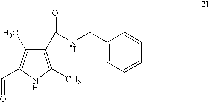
C1(C(NCC2=CC=CC=C2)=O)=C(C)NC(C=O)=C1C
